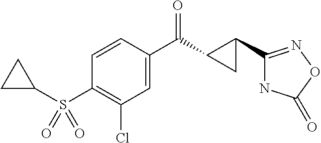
C1=CC(C(C2C(C3=NOC(=O)N3)C2)=O)=CC(Cl)=C1S(C1CC1)(=O)=O
